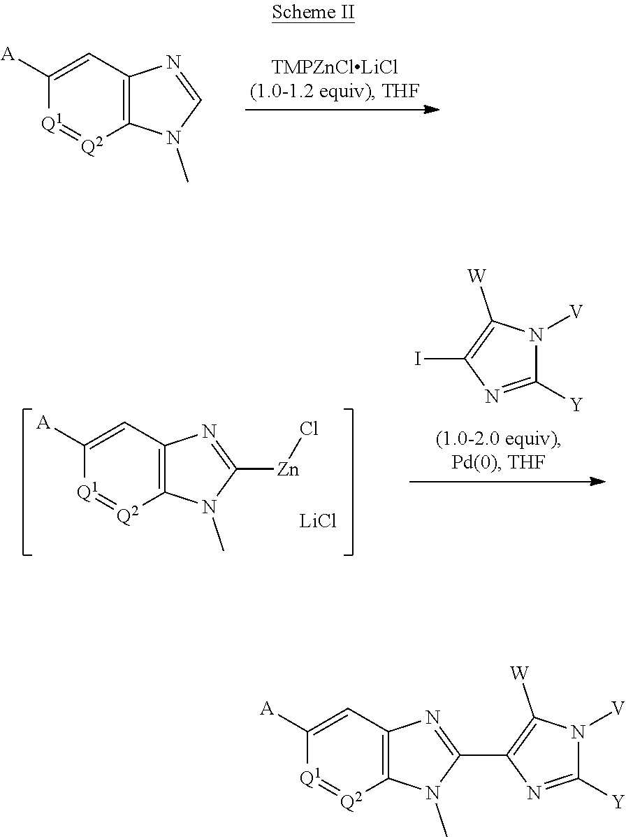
C12=C(C=C([A])[Q1]=[Q2]1)N=CN2C.C12=C(C=C([A])[Q1]=[Q2]1)N=C([Zn]Cl)N2C.[LiCl].C1([Y])=NC(I)=C([W])N1[V].C12=C(C=C([A])[Q1]=[Q2]1)N=C(C1=C([W])N([V])C([Y])=N1)N2C
